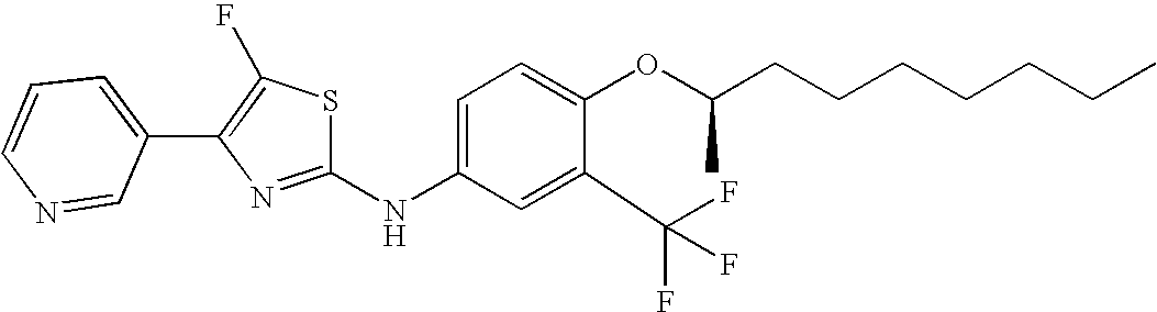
C1=CC=C(C2=C(F)SC(NC3=CC=C(OC(CCCCCCC)C)C(C(F)(F)F)=C3)=N2)C=N1
